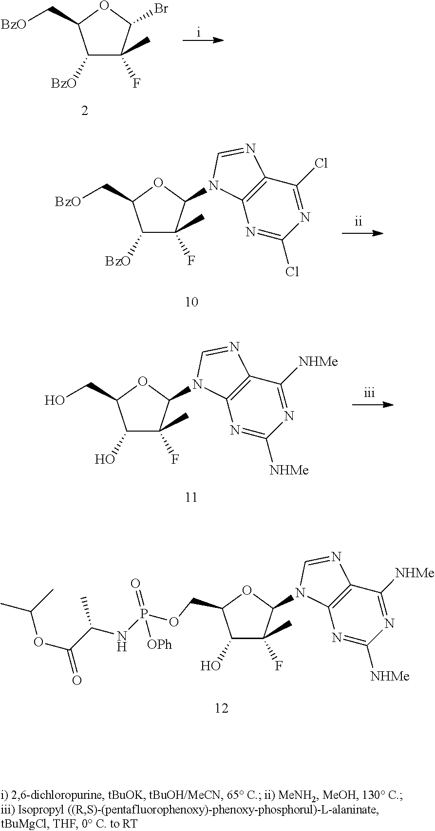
C1([BzO])C(C)(F)C(Br)OC1C[BzO].[i].C1(O)C(C)(F)C(N2C3=C(C([NHMe])=NC([NHMe])=N3)N=C2)OC1CO.C1(O)C(C)(F)C(N2C3=C(C([NHMe])=NC([NHMe])=N3)N=C2)OC1COP(NC(C(OC(C)C)=O)C)([OPh])=O.C1([BzO])C(C)(F)C(N2C3=C(C(Cl)=NC(Cl)=N3)N=C2)OC1C[BzO]
